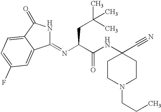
C1(=NC(C(NC2(C#N)CCN(CCC)CC2)=O)CC(C)(C)C)NC(=O)C2=CC=C(F)C=C12
